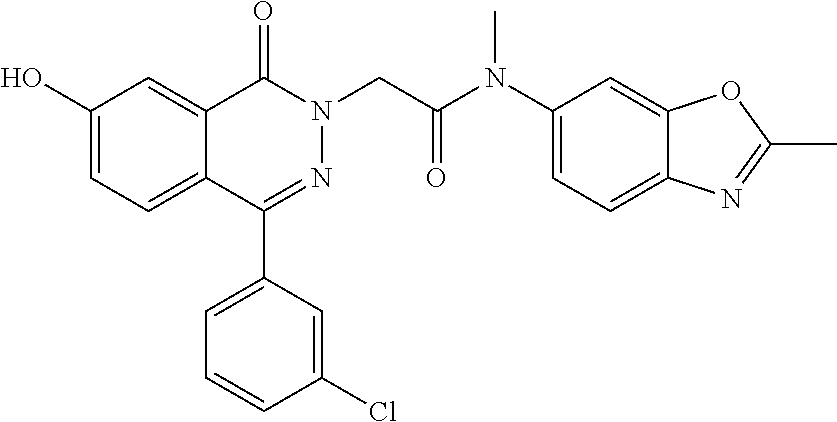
C12=CC(O)=CC=C1C(C1=CC=CC(Cl)=C1)=NN(CC(=O)N(C1=CC=C3C(=C1)OC(C)=N3)C)C2=O
